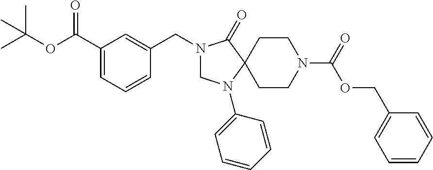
C1(C(OC(C)(C)C)=O)=CC=CC(CN2CN(C3=CC=CC=C3)C3(C2=O)CCN(C(OCC2=CC=CC=C2)=O)CC3)=C1
